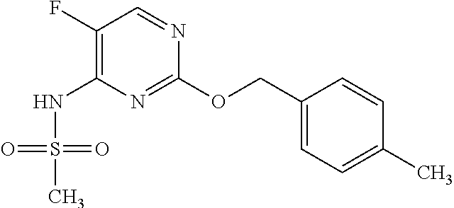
C1(F)=C(NS(C)(=O)=O)N=C(OCC2=CC=C(C)C=C2)N=C1
